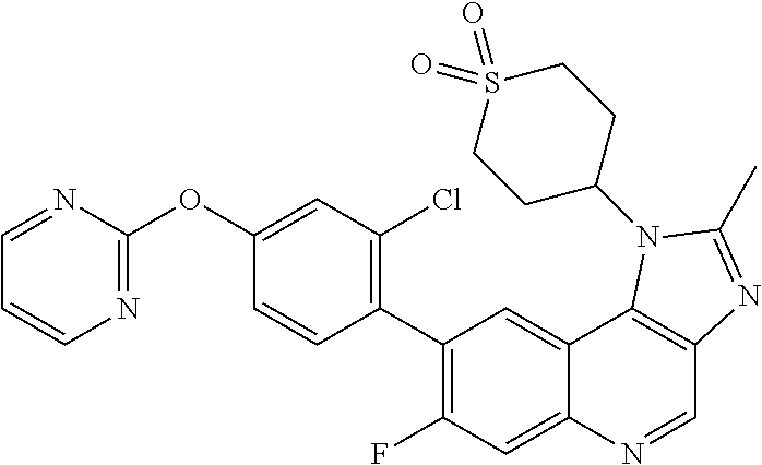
C1=NC(OC2=CC(Cl)=C(C3=C(F)C=C4C(=C3)C3=C(C=N4)N=C(C)N3C3CCS(=O)(=O)CC3)C=C2)=NC=C1
